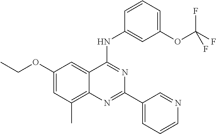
C1(OCC)=CC(C)=C2C(=C1)C(NC1=CC(OC(F)(F)F)=CC=C1)=NC(C1=CC=CN=C1)=N2
